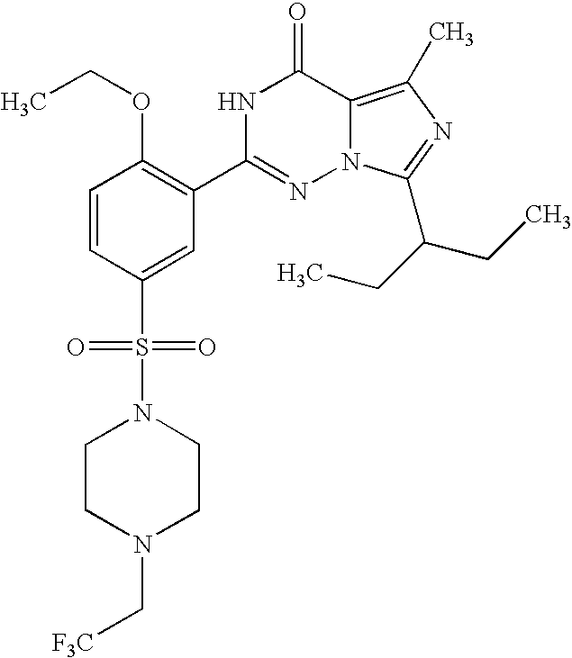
C1=CC(S(=O)(=O)N2CCN(C[F3C])CC2)=CC(C2=NN3C(=C(C)N=C3C(CC)CC)C(=O)N2)=C1OCC
